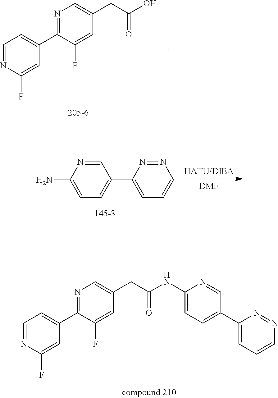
C1=NC(F)=CC(C2=NC=C(CC(O)=O)C=C2F)=C1.C1(N)=CC=C(C2=CC=CN=N2)C=N1.[DMF].C1=NC(F)=CC(C2=NC=C(CC(NC3=CC=C(C4=CC=CN=N4)C=N3)=O)C=C2F)=C1
